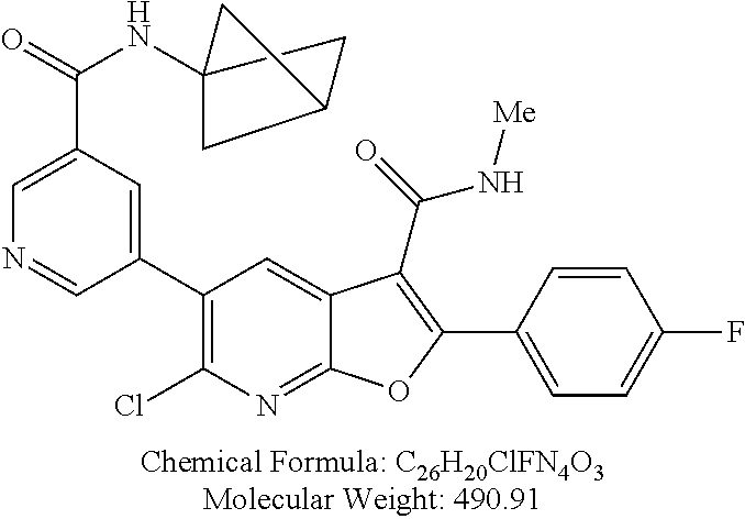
C1(C2=CC(C(=O)NC34CC(C3)C4)=CN=C2)=C(Cl)N=C2C(=C1)C(C(=O)N[Me])=C(C1=CC=C(F)C=C1)O2
